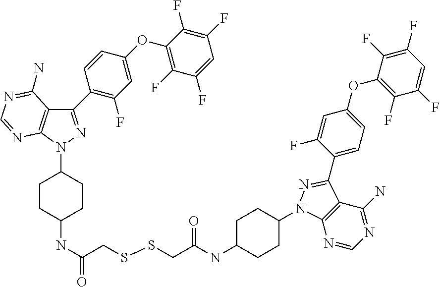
C1CC(NC(=O)CSSCC(NC2CCC(N3C4=C(C(N)=NC=N4)C(C4=CC=C(OC5=C(F)C(F)=CC(F)=C5F)C=C4F)=N3)CC2)=O)CCC1N1N=C(C2=C(F)C=C(OC3=C(F)C(F)=CC(F)=C3F)C=C2)C2=C1N=CN=C2N
